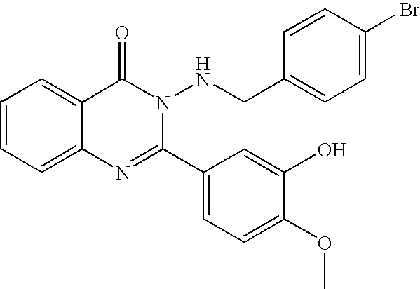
C1=CC=C2C(=C1)C(=O)N(NCC1=CC=C(Br)C=C1)C(C1=CC=C(OC)C(O)=C1)=N2
